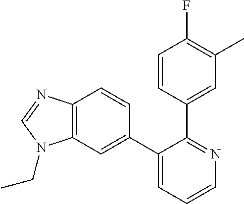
C12=C(C=C(C3=CC=CN=C3C3=CC(C)=C(F)C=C3)C=C1)N(CC)C=N2
